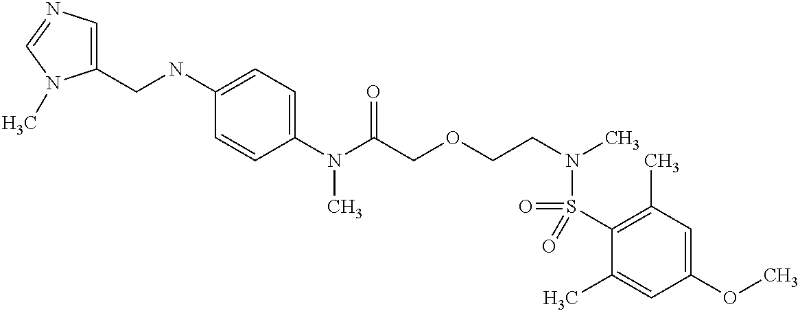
C1(N(C(COCCN(C)S(=O)(C2=C(C)C=C(OC)C=C2C)=O)=O)C)=CC=C(NCC2=CN=CN2C)C=C1
